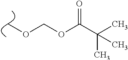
C(OC(C(C)(C)C)=O)OC
